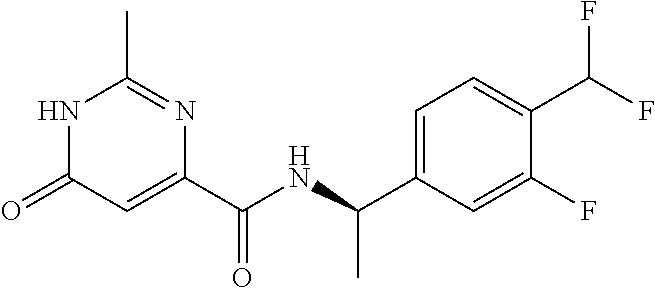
N1C(=O)C=C(C(NC(C)C2=CC=C(C(F)F)C(F)=C2)=O)N=C1C
